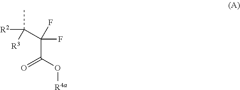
CC(C(C(=O)O[R4a])(F)F)([R2])[R3]
